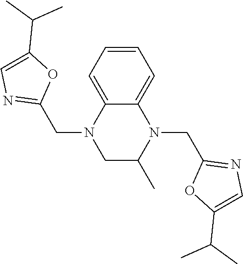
C1=CC=C2C(=C1)N(CC1=NC=C(C(C)C)O1)C(C)CN2CC1=NC=C(C(C)C)O1
